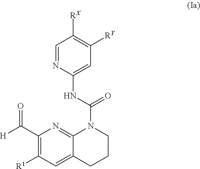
C1=NC(NC(N2C3=NC(C([H])=O)=C([R1])C=C3CCC2)=O)=CC([RY])=C1[RX]
